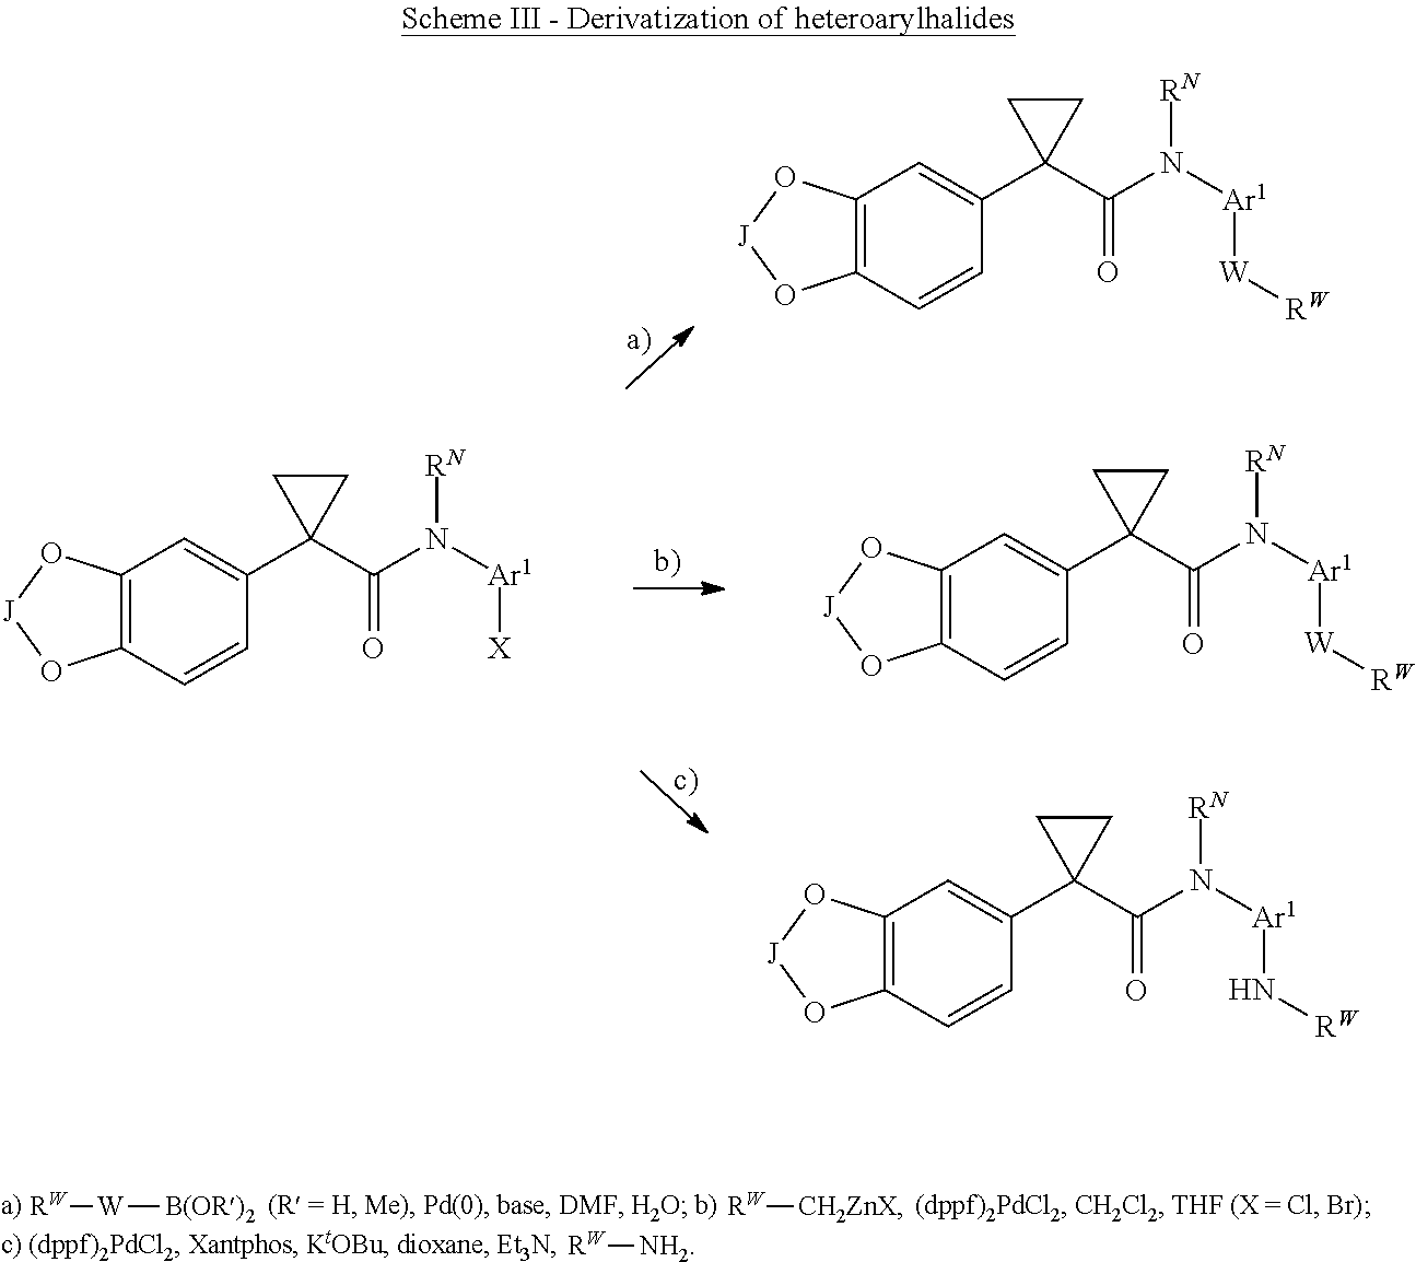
C12=C(C=CC(C3(C(=O)N([Ar1][W][RW])[RN])CC3)=C1)O[J]O2.C12=C(C=CC(C3(C(=O)N([Ar1][X])[RN])CC3)=C1)O[J]O2.C12=C(C=CC(C3(C(=O)N([Ar1][W][RW])[RN])CC3)=C1)O[J]O2.C12=C(C=CC(C3(C(=O)N([Ar1]N[RW])[RN])CC3)=C1)O[J]O2.[RW][W][B(OR)2].[RW][CH2ZnX].[RW][NH2]
